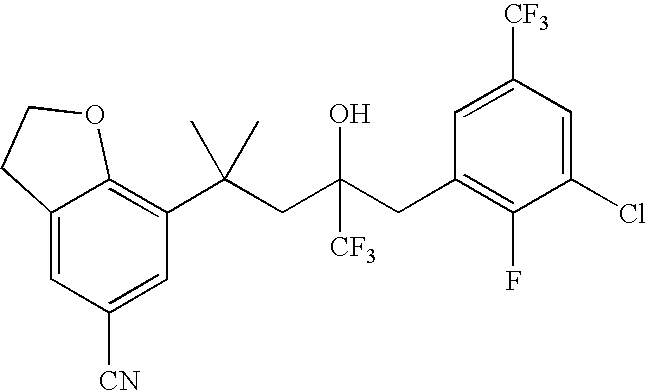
C12=CC([CN])=CC(C(CC(CC3=C(F)C(Cl)=CC([CF3])=C3)([CF3])O)(C)C)=C1OCC2
